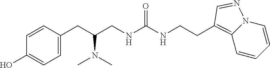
C1=C(CC(CNC(NCCC2=C3C=CC=CN3N=C2)=O)N(C)C)C=CC(O)=C1
